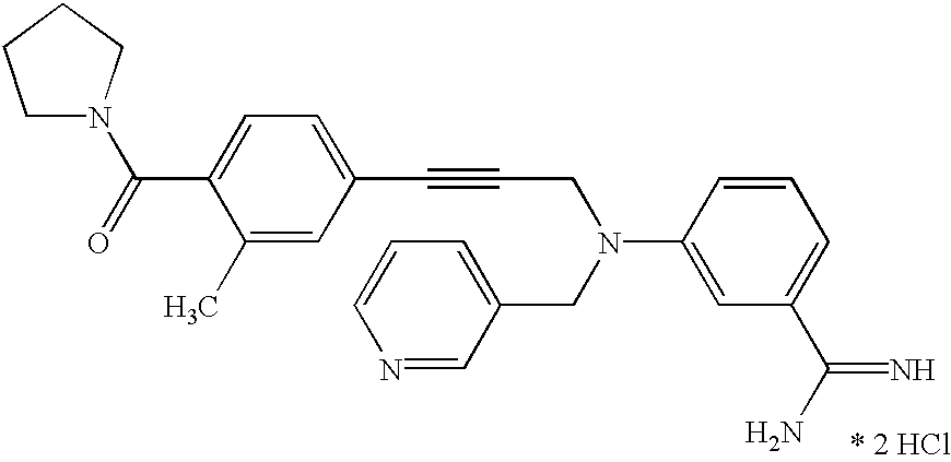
C1N(C(=O)C2=CC=C(C#CCN(C3=CC(C(=N)N)=CC=C3)CC3=CC=CN=C3)C=C2C)CCC1
